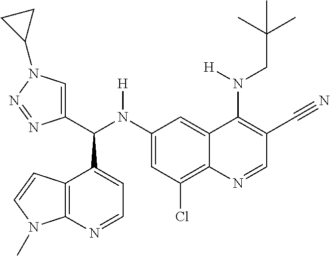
C1(N(C(C2=CN(C3CC3)N=N2)C2=CC=NC3=C2C=CN3C)[H])=CC(Cl)=C2C(=C1)C(N(CC(C)(C)C)[H])=C(C#N)C=N2
